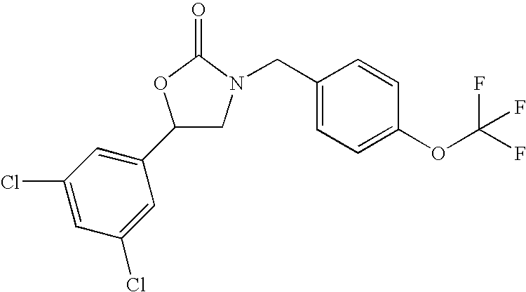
C1(Cl)=CC(Cl)=CC(C2CN(CC3=CC=C(OC(F)(F)F)C=C3)C(=O)O2)=C1
